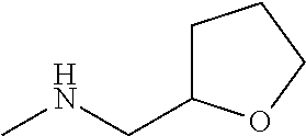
CNCC1CCCO1
